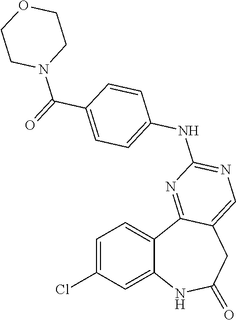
C1=C(Cl)C=C2C(=C1)C1=NC(NC3=CC=C(C(=O)N4CCOCC4)C=C3)=NC=C1CC(=O)N2
